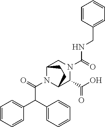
N1(C(NCC2=CC=CC=C2)=O)CC2N(C(=O)C(C3=CC=CC=C3)C3=CC=CC=C3)C(C1C(O)=O)CC2
